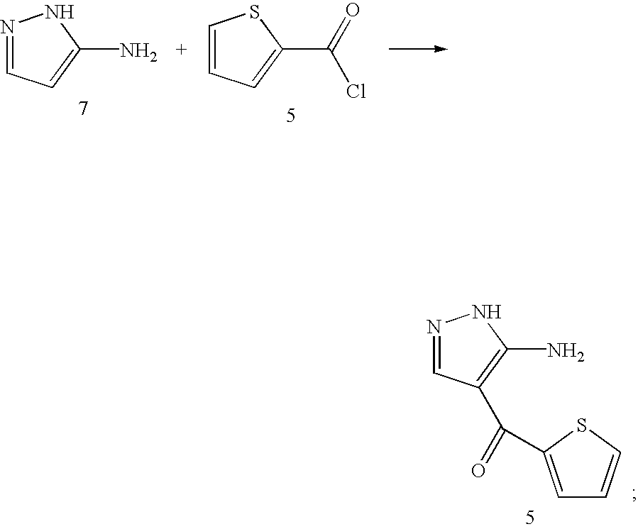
N1=CC=C(N)N1.C1=CC=C(C(=O)Cl)S1.N1=CC(C(=O)C2=CC=CS2)=C(N)N1
